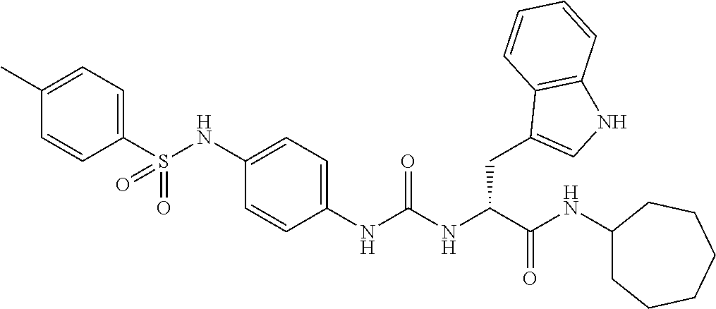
C1(S(NC2=CC=C(NC(NC(C(NC3CCCCCC3)=O)CC3=CNC4=C3C=CC=C4)=O)C=C2)(=O)=O)=CC=C(C)C=C1
